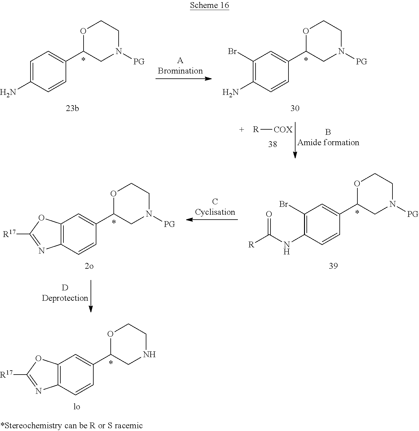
C1=C(N)C=CC(C2OCCN([PG])C2)=C1.C1(Br)=C(N)C=CC(C2OCCN([PG])C2)=C1.[R][COX].C12=C(C=CC(C3OCCN([PG])C3)=C1)N=C([R17])O2.C1(Br)=C(NC([R])=O)C=CC(C2OCCN([PG])C2)=C1.C12=C(C=CC(C3OCCNC3)=C1)N=C([R17])O2
